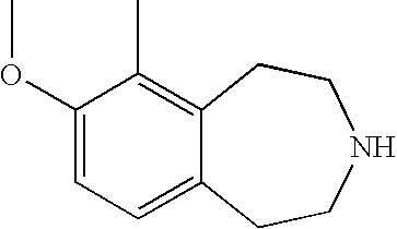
C12=C(C)C(OC)=CC=C1CCNCC2
